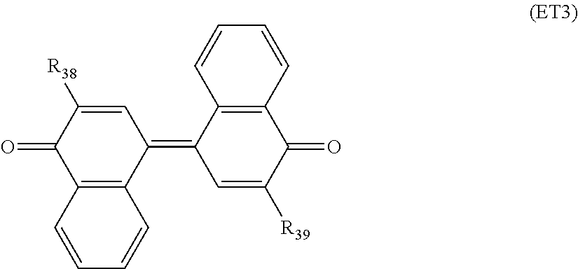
C12=C(C(=C3C=C([R39])C(=O)C4=C3C=CC=C4)C=C([R38])C1=O)C=CC=C2
